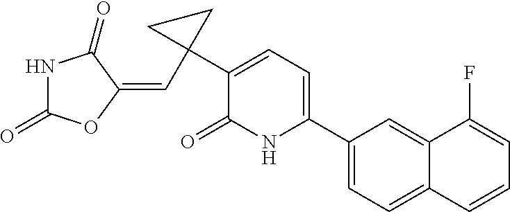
C1(C2=CC=C(C3(C=C4C(=O)NC(=O)O4)CC3)C(=O)N2)=CC=C2C(=C1)C(F)=CC=C2
